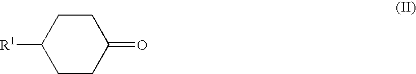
[R1]C1CCC(=O)CC1
